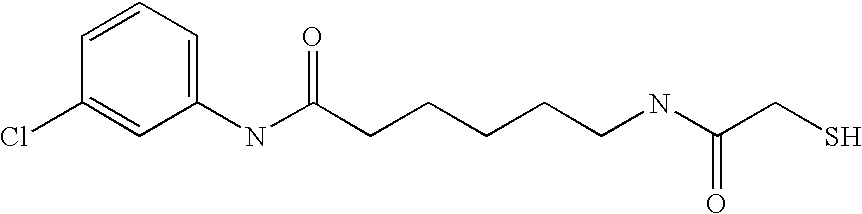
C1=CC=C(NC(CCCCCNC(CS)=O)=O)C=C1Cl
